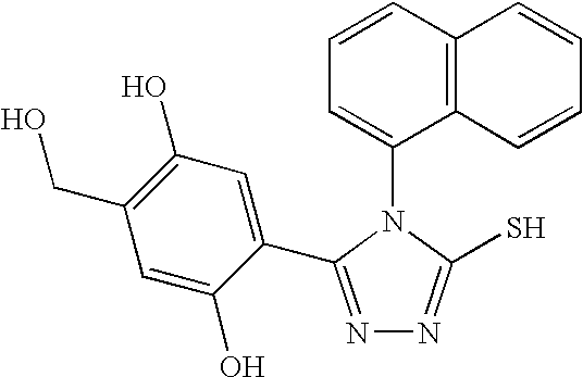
N1=C(C2=CC(O)=C(CO)C=C2O)N(C2=CC=CC3=C2C=CC=C3)C(S)=N1
